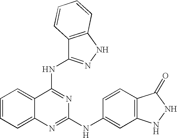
C1=CC=C2C(=C1)C(NC1=NNC3=C1C=CC=C3)=NC(NC1=CC3=C(C=C1)C(=O)NN3)=N2
